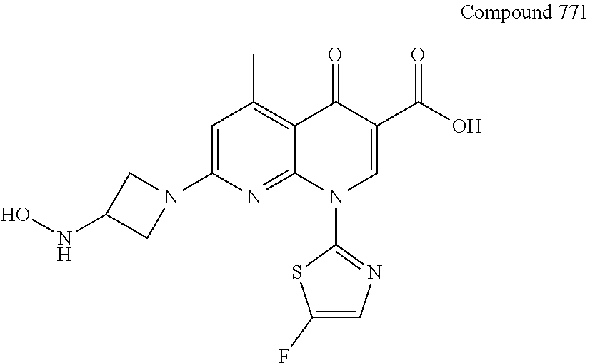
C1=C(N2CC(NO)C2)N=C2C(=C1C)C(=O)C(C(O)=O)=CN2C1=NC=C(F)S1
